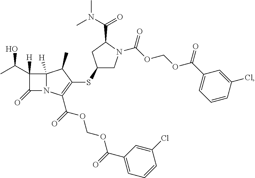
C1(=O)N2C([H])(C1(C(C)O)[H])C(C)C(SC1CN(C(OCOC(C3=CC=CC(Cl)=C3)=O)=O)C(C(N(C)C)=O)C1)=C2C(OCOC(=O)C1=CC=CC(Cl)=C1)=O
